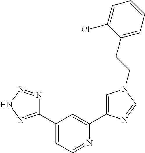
C1(C2=NNN=N2)=CC=NC(C2=CN(CCC3=CC=CC=C3Cl)C=N2)=C1
